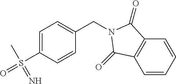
C1=C(S(C)(=N)=O)C=CC(CN2C(=O)C3=C(C=CC=C3)C2=O)=C1
